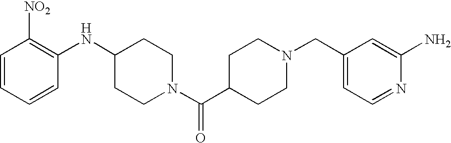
C1(NC2CCN(C(C3CCN(CC4=CC=NC(N)=C4)CC3)=O)CC2)=C([NO2])C=CC=C1
